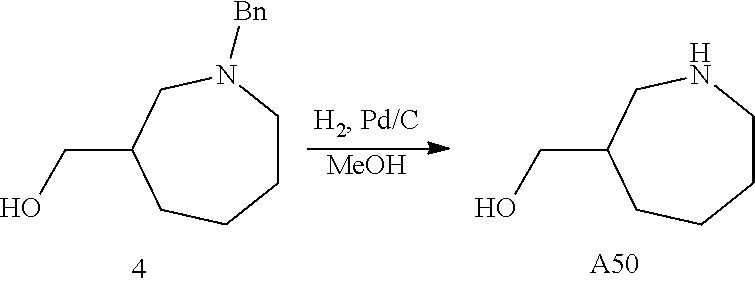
C1CN([Bn])CC(CO)CC1.[MeOH].C1CNCC(CO)CC1.[A50]
